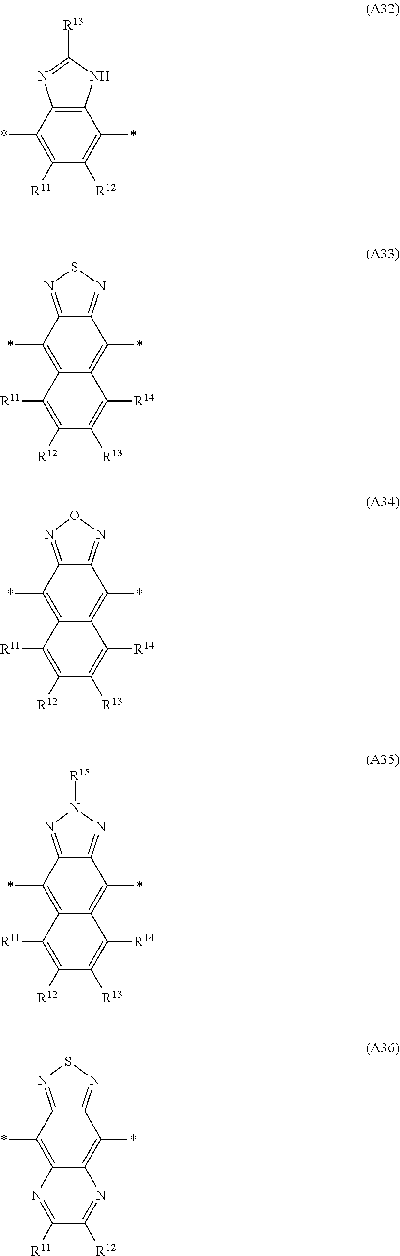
C12=C(C(*)=C([R11])C([R12])=C1*)N=C([R13])N2.C12=NSN=C1C(*)=C1C(=C2*)C([R11])=C([R12])C([R13])=C1[R14].C12=NON=C1C(*)=C1C(=C2*)C([R11])=C([R12])C([R13])=C1[R14].C12=NN([R15])N=C1C(*)=C1C(=C2*)C([R11])=C([R12])C([R13])=C1[R14].C12=NSN=C1C(*)=C1C(=C2*)N=C([R11])C([R12])=N1
